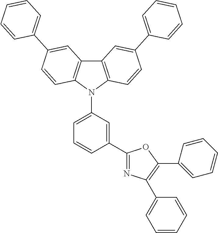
C1(N2C3=C(C4=C2C=CC(C2=CC=CC=C2)=C4)C=C(C2=CC=CC=C2)C=C3)=CC=CC(C2=NC(C3=CC=CC=C3)=C(C3=CC=CC=C3)O2)=C1
